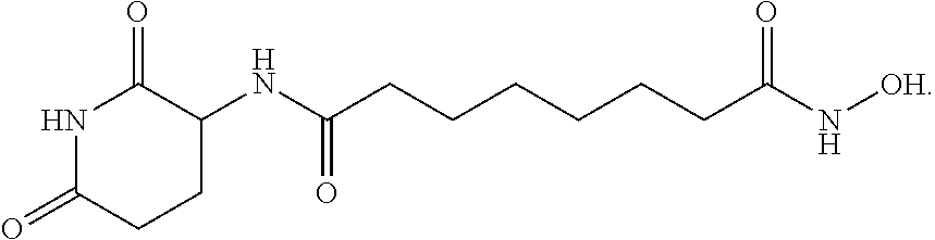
N1C(=O)CCC(NC(CCCCCCC(N[OH])=O)=O)C1=O
